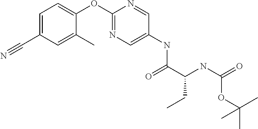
C1=C(OC2=NC=C(NC(=O)C(NC(=O)OC(C)(C)C)CC)C=N2)C(C)=CC(C#N)=C1
